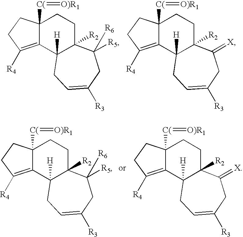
C12=C([R4])CCC1([C(]=[O)R1])CCC1([R2])C2([H])CC=C([R3])CC1([R5])[R6].C12=C([R4])CCC1([C(]=[O)R1])CCC1([R2])C2([H])CC=C([R3])CC1=[X].C12=C([R4])CCC1([C(]=[O)R1])CCC1([R2])C2([H])CC=C([R3])CC1([R5])[R6].C12=C([R4])CCC1([C(]=[O)R1])CCC1([R2])C2([H])CC=C([R3])CC1=[X]
